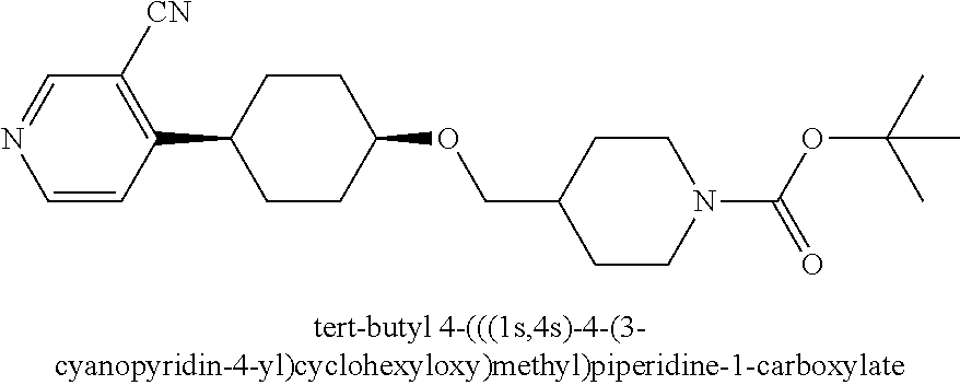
N1=CC([CN])=C(C2CCC(OCC3CCN(C(=O)OC(C)(C)C)CC3)CC2)C=C1
